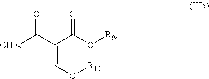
C(=CO[R10])(C(O[R9])=O)C([CHF2])=O
